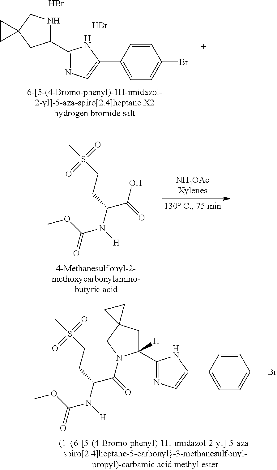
C1(C2NCC3(C2)CC3)=NC=C(C2=CC=C(Br)C=C2)N1.Br.Br.OC(=O)C(CCS(C)(=O)=O)N([H])C(OC)=O.C1(C2([H])CC3(CN2C(=O)C(CCS(C)(=O)=O)N([H])C(OC)=O)CC3)=NC=C(C2=CC=C(Br)C=C2)N1
